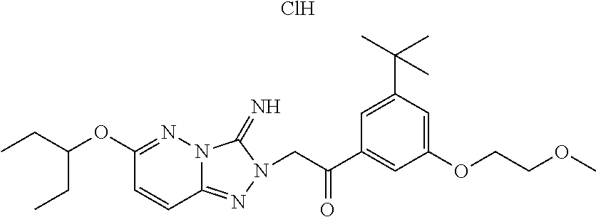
CCC(OC1=NN2C(=NN(CC(C3=CC(OCCOC)=CC(C(C)(C)C)=C3)=O)C2=N)C=C1)CC.Cl
